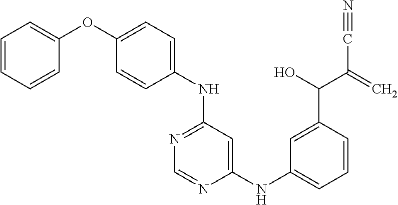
C1(OC2=CC=CC=C2)=CC=C(NC2=NC=NC(NC3=CC=CC(C(O)C(=C)C#N)=C3)=C2)C=C1
